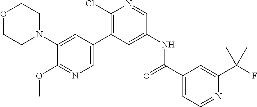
O1CCN(C2=CC(C3=C(Cl)N=CC(NC(C4=CC=NC(C(F)(C)C)=C4)=O)=C3)=CN=C2OC)CC1
